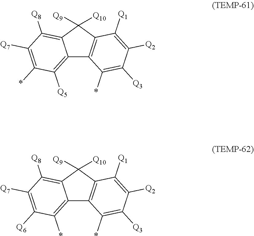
C12=C(*)C([Q6])=C([Q7])C([Q8])=C1C([Q9])([Q10])C1=C2C(*)=C([Q3])C([Q2])=C1[Q1].C12=C([Q5])C(*)=C([Q7])C([Q8])=C1C([Q9])([Q10])C1=C2C(*)=C([Q3])C([Q2])=C1[Q1]
